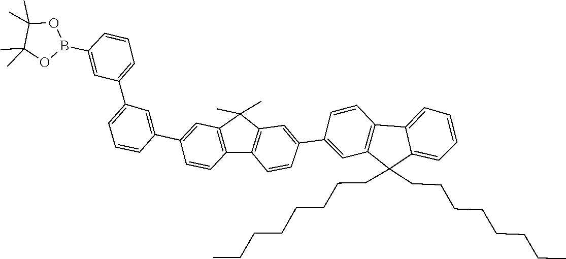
C1=C2C(=CC=C1)C(CCCCCCCC)(CCCCCCCC)C1=C2C=CC(C2=CC3=C(C4=C(C=C(C5=CC(C6=CC=CC(B7OC(C)(C)C(C)(C)O7)=C6)=CC=C5)C=C4)C3(C)C)C=C2)=C1
